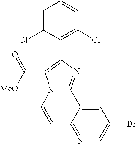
C1=CN2C(=NC(C3=C(Cl)C=CC=C3Cl)=C2C([MeO])=O)C2=CC(Br)=CN=C12
